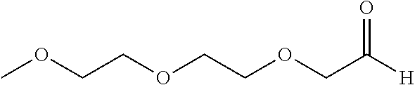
COCCOCCOCC([H])=O
